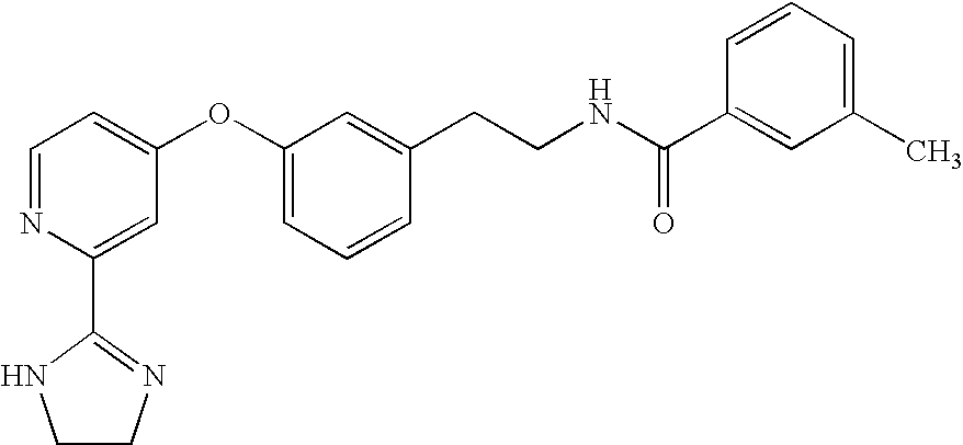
C1=NC(C2=NCCN2)=CC(OC2=CC=CC(CCNC(C3=CC(C)=CC=C3)=O)=C2)=C1
